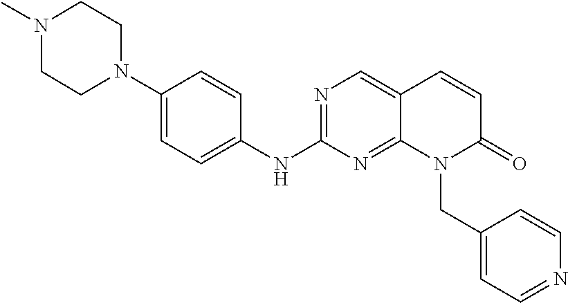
N1=C(NC2=CC=C(N3CCN(C)CC3)C=C2)N=C2C(=C1)C=CC(=O)N2CC1=CC=NC=C1
